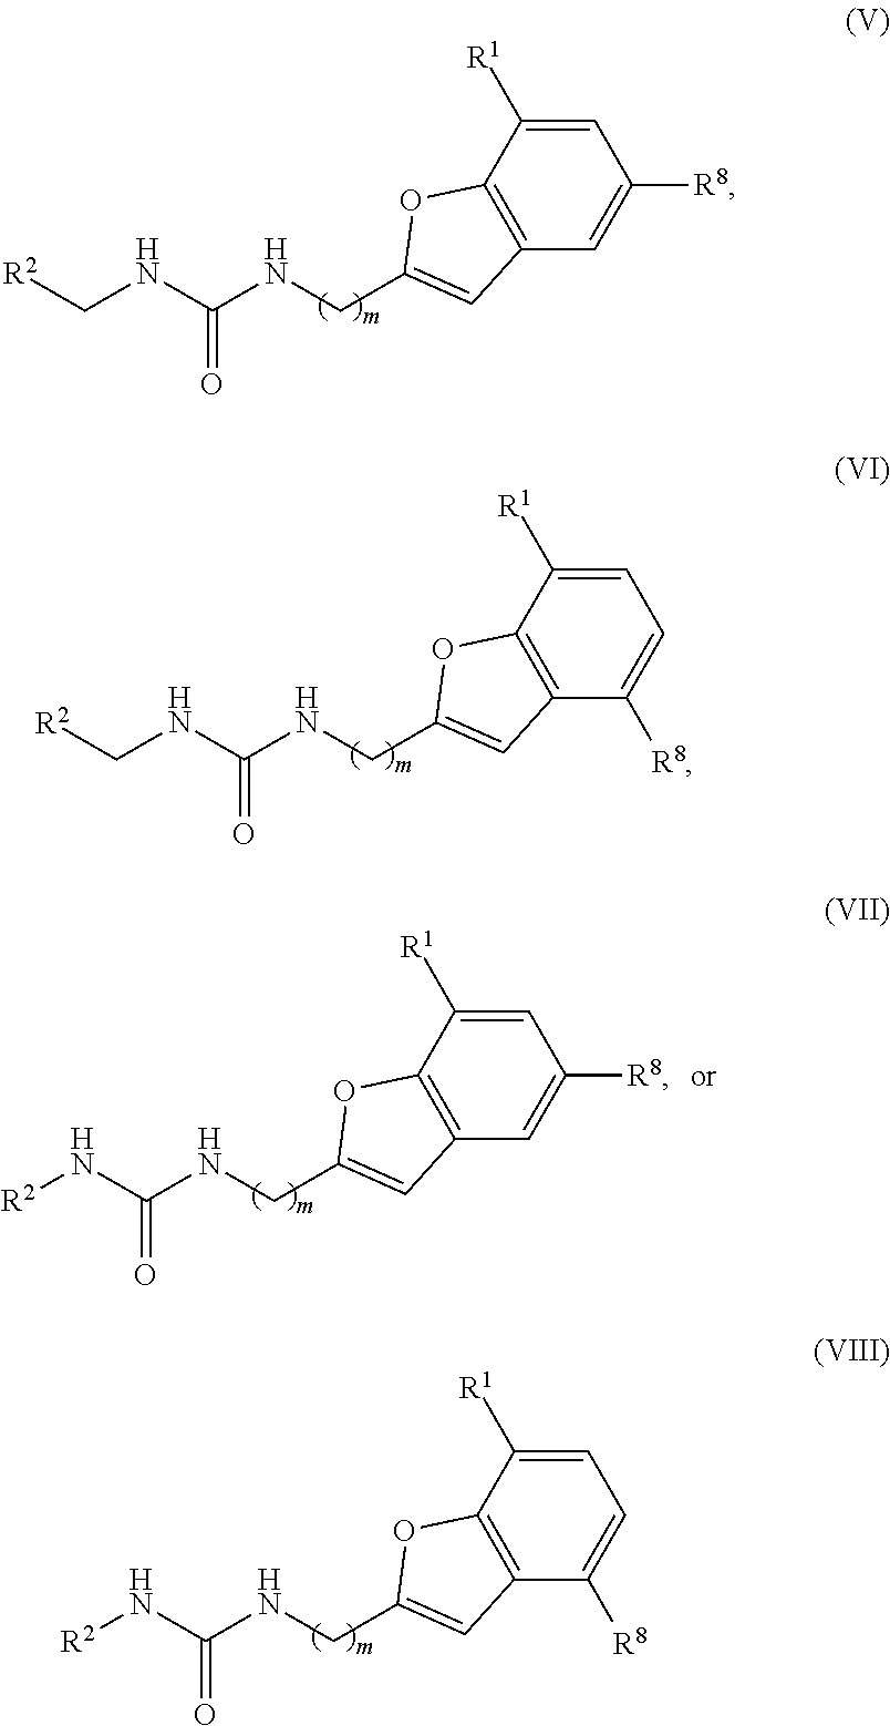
C1=C([R1])C2=C(C=C1[R8])C=C(CNC(=O)NC[R2])O2.C1=C([R1])C2=C(C([R8])=C1)C=C(CNC(=O)NC[R2])O2.C1=C([R1])C2=C(C([R8])=C1)C=C(CNC(=O)N[R2])O2.C1=C([R1])C2=C(C=C1[R8])C=C(CNC(=O)N[R2])O2
